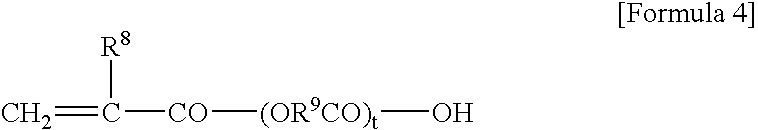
C=C([CO][(OR9CO)t]O)[R8]
